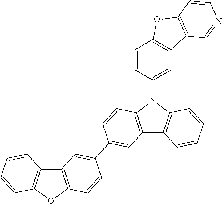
C12=C(OC3=C1C=CC=C3)C=CC(C1=CC3=C(N(C4=CC5=C(C=C4)OC4=C5C=NC=C4)C4=C3C=CC=C4)C=C1)=C2
